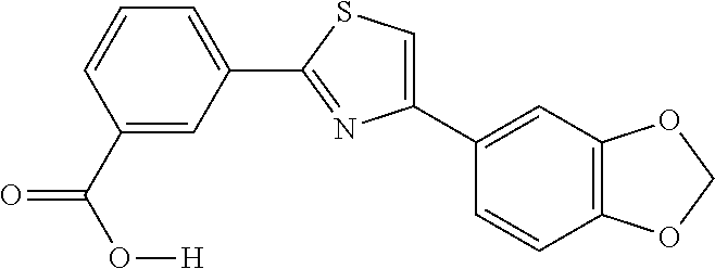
C1(C2=CC3=C(C=C2)OCO3)=CSC(C2=CC=CC(C(O[H])=O)=C2)=N1
